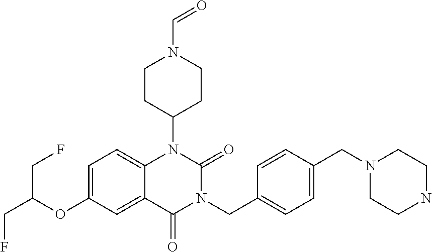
C1=C(OC(CF)CF)C=C2C(=C1)N(C1CCN(C=O)CC1)C(=O)N(CC1=CC=C(CN3CCNCC3)C=C1)C2=O
